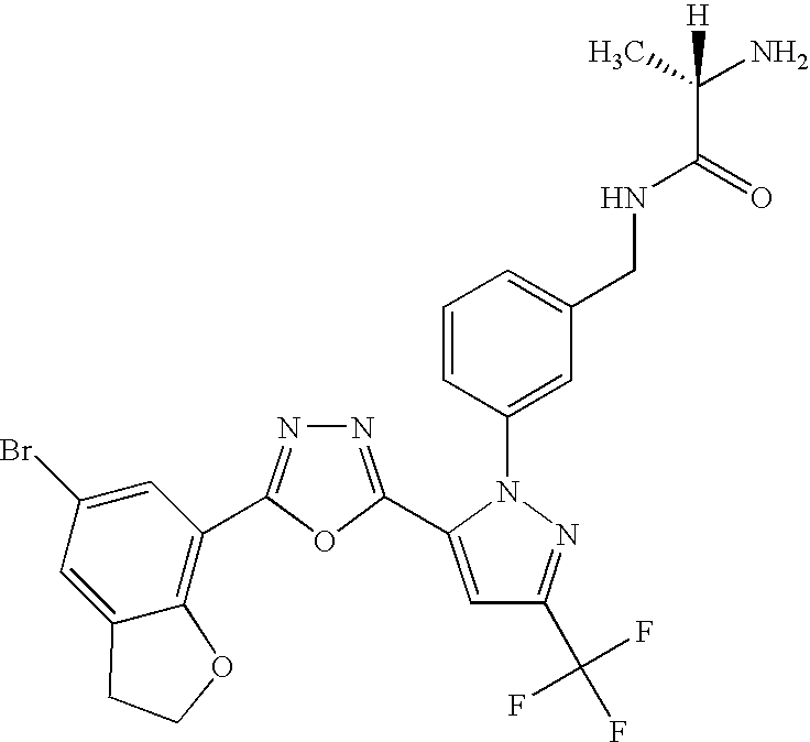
N1=C(C2=CC(C(F)(F)F)=NN2C2=CC(CNC(C(C)(N)[H])=O)=CC=C2)OC(C2=C3C(=CC(Br)=C2)CCO3)=N1
